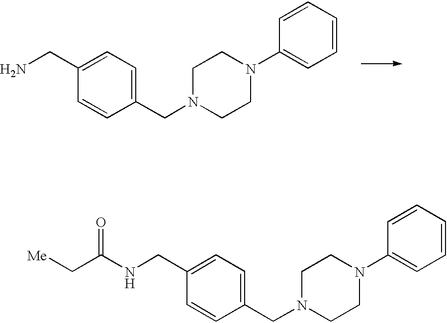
C1=C(CN)C=CC(CN2CCN(C3=CC=CC=C3)CC2)=C1.C1=C(CNC(C[Me])=O)C=CC(CN2CCN(C3=CC=CC=C3)CC2)=C1
